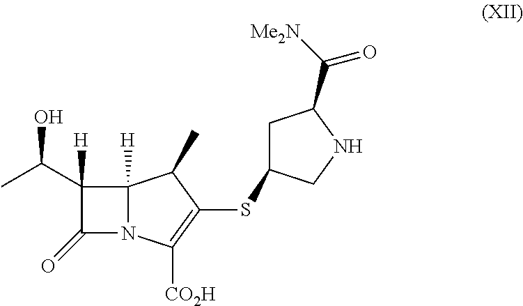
C12([H])N(C([CO2H])=C(SC3CC(C([Me2N])=O)NC3)C1C)C(=O)C2([H])C(C)O
